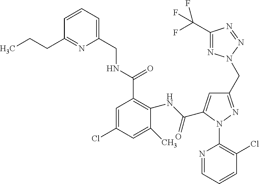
C1(NC(C2=CC(CN3N=C(C(F)(F)F)N=N3)=NN2C2=C(Cl)C=CC=N2)=O)=C(C(NCC2=CC=CC(CCC)=N2)=O)C=C(Cl)C=C1C
